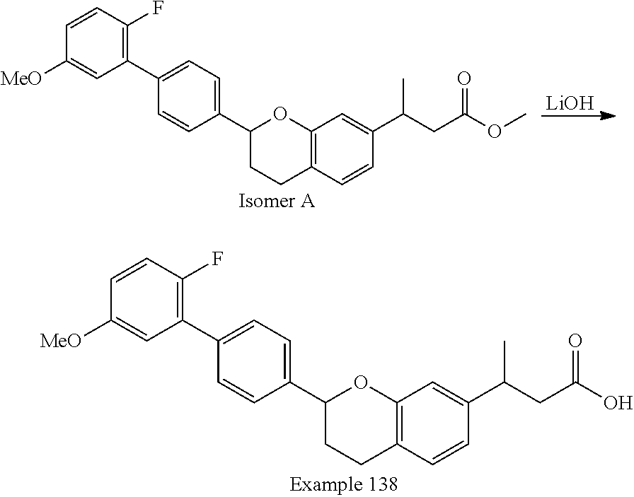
C1(C2=C(F)C=CC([MeO])=C2)=CC=C(C2CCC3=C(O2)C=C(C(CC(OC)=O)C)C=C3)C=C1.[LiOH].C1(C2=C(F)C=CC([MeO])=C2)=CC=C(C2CCC3=C(O2)C=C(C(CC(O)=O)C)C=C3)C=C1
